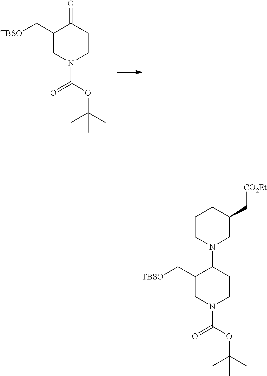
C1(C[TBSO])CN(C(OC(C)(C)C)=O)CCC1=O.C1(C[TBSO])CN(C(OC(C)(C)C)=O)CCC1N1CC(C[CO2Et])CCC1
